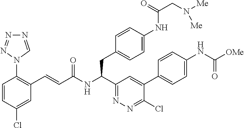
N1=CN(C2=C(C=CC(NC(C3=NN=C(Cl)C(C4=CC=C(NC([OMe])=O)C=C4)=C3)CC3=CC=C(NC(=O)CN([Me])[Me])C=C3)=O)C=C(Cl)C=C2)N=N1
